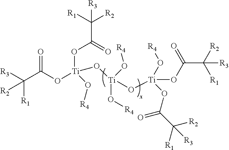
C(C(O[Ti](O[Ti](O[R4])(O[R4])O[Ti](OC(=O)C([R1])([R2])[R3])(O[R4])OC(=O)C([R2])([R1])[R3])(OC(C([R1])([R2])[R3])=O)O[R4])=O)([R1])([R2])[R3]
